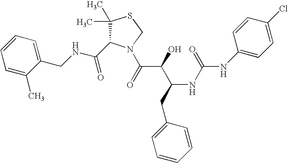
C(NCC1=CC=CC=C1C)(=O)C1C(C)(C)SCN1C(C(C(CC1=CC=CC=C1)NC(=O)NC1=CC=C(Cl)C=C1)O)=O
